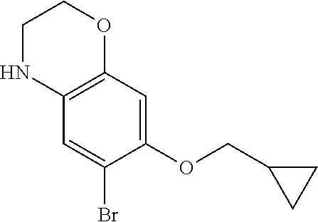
C1=C(Br)C(OCC2CC2)=CC2=C1NCCO2
